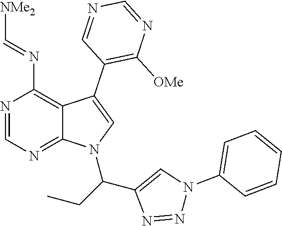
N1=CN=C2C(=C1N=C[NMe2])C(C1=C([OMe])N=CN=C1)=CN2C(C1=CN(C2=CC=CC=C2)N=N1)CC
